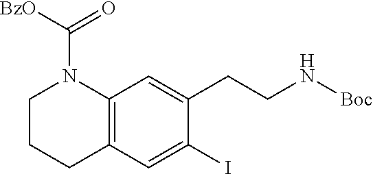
C12=C(C=C(I)C(CCN[Boc])=C1)CCCN2C([BzO])=O
